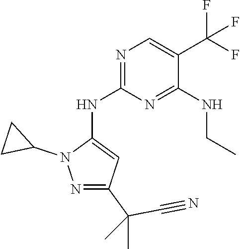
C1CC1N1N=C(C(C#N)(C)C)C=C1NC1=NC=C(C(F)(F)F)C(NCC)=N1
